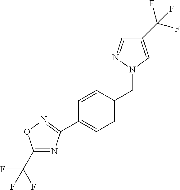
C1(C(F)(F)F)=NC(C2=CC=C(CN3C=C(C(F)(F)F)C=N3)C=C2)=NO1
